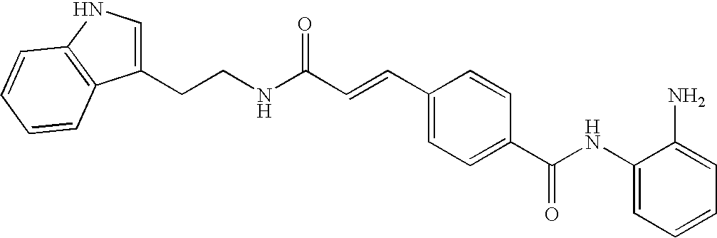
C(C=CC1=CC=C(C(NC2=CC=CC=C2N)=O)C=C1)(NCCC1=CNC2=C1C=CC=C2)=O
